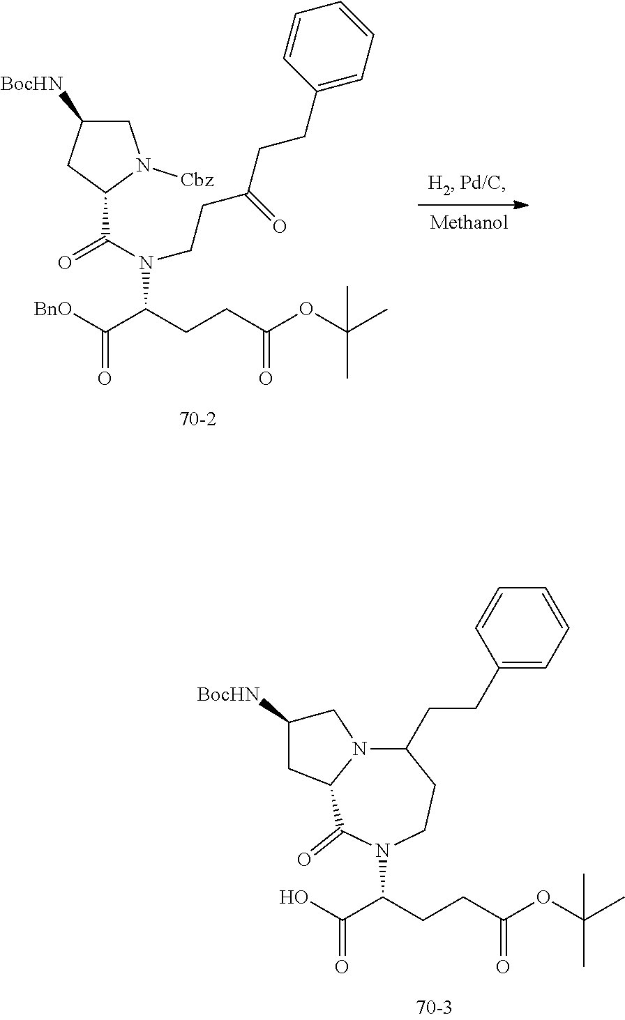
OC(C(CCC(OC(C)(C)C)=O)N1CCC(CCC2=CC=CC=C2)N2C(C1=O)CC([BocHN])C2)=O.[BnO]C(C(CCC(OC(C)(C)C)=O)N(CCC(CCC1=CC=CC=C1)=O)C(C1CC([BocHN])CN1[Cbz])=O)=O
